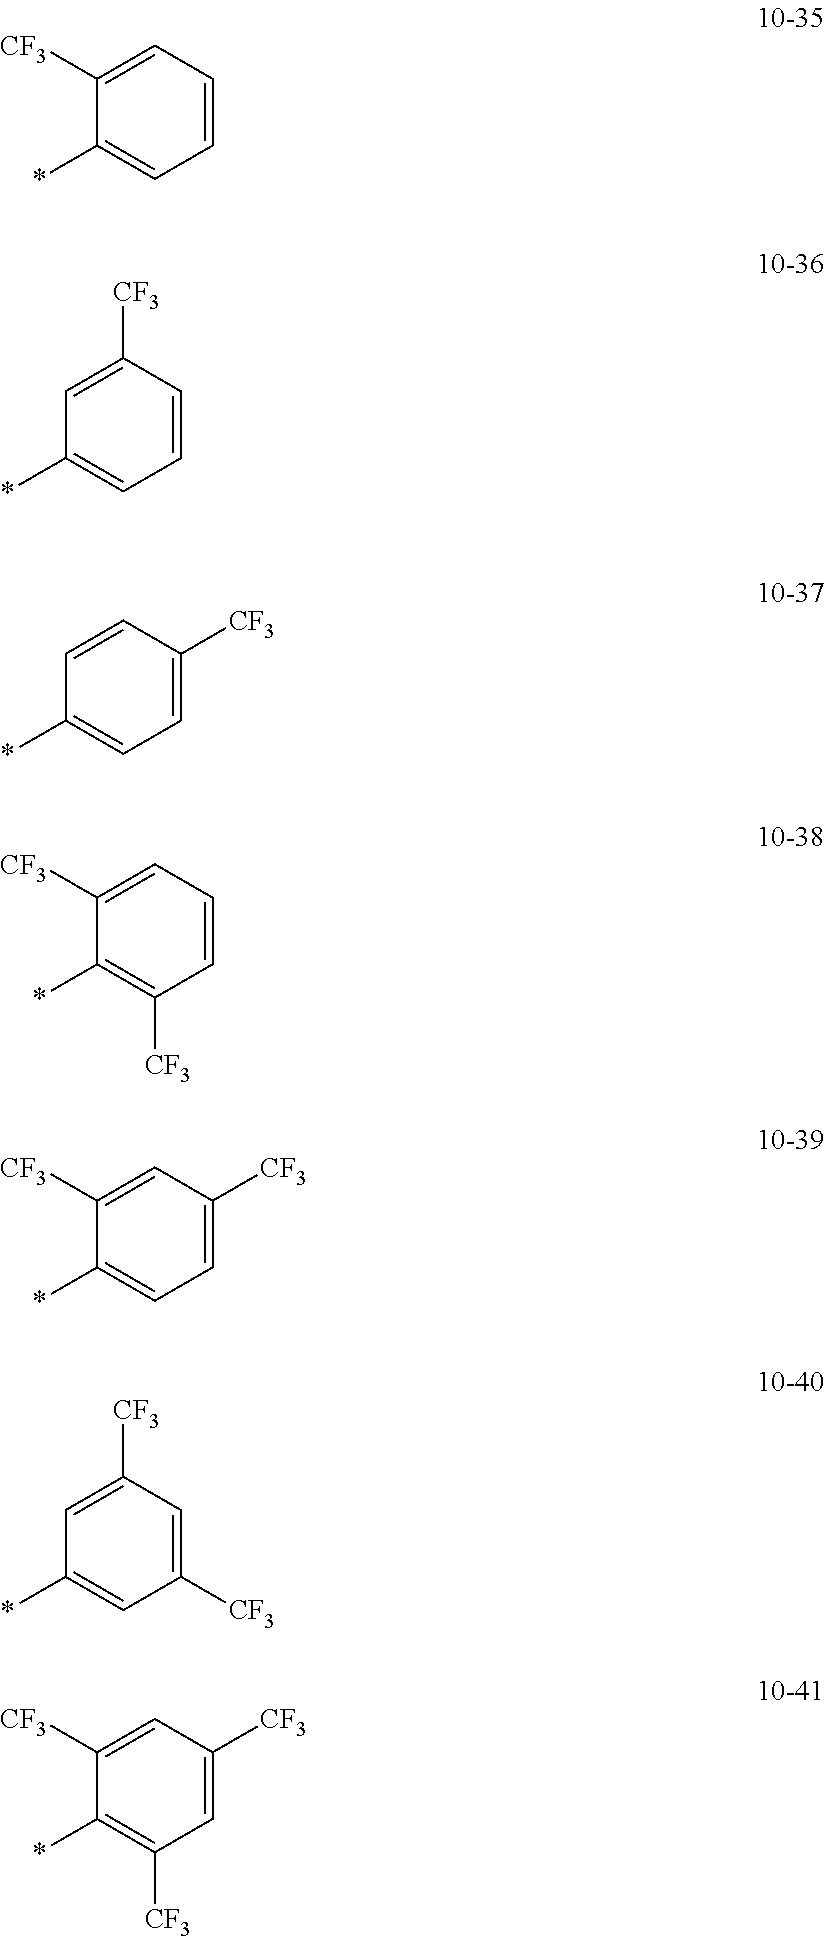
C1([CF3])=CC=CC=C1*.C1=C([CF3])C=CC=C1*.C1=CC([CF3])=CC=C1*.C1([CF3])=CC=CC([CF3])=C1*.C1([CF3])=CC([CF3])=CC=C1*.C1=C([CF3])C=C([CF3])C=C1*.C1([CF3])=CC([CF3])=CC([CF3])=C1*
